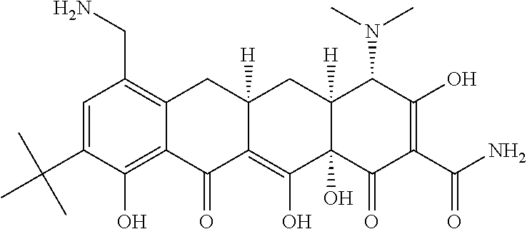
NCC1=C2C(=C(O)C(C(C)(C)C)=C1)C(=O)C1=C(O)C3(O)C([H])(CC1([H])C2)C(N(C)C)C(O)=C(C(N)=O)C3=O
